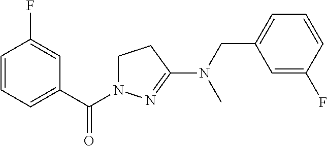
C1=CC=C(C(=O)N2CCC(N(CC3=CC=CC(F)=C3)C)=N2)C=C1F
